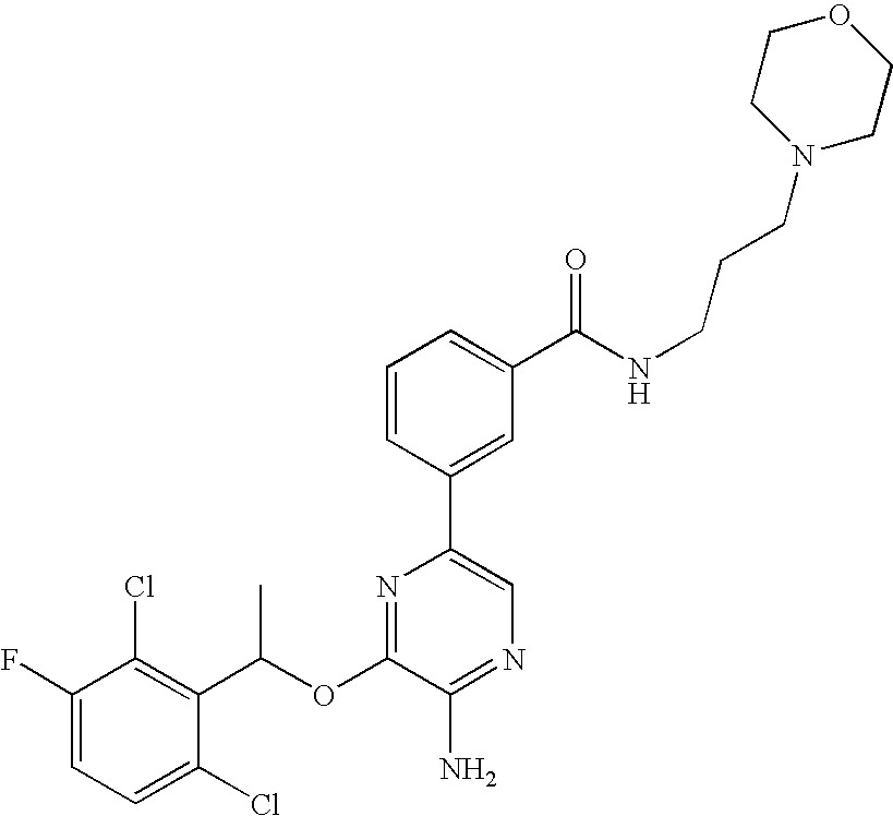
C1=C(F)C(Cl)=C(C(OC2=NC(C3=CC(C(NCCCN4CCOCC4)=O)=CC=C3)=CN=C2N)C)C(Cl)=C1
